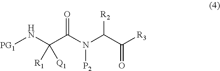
[PG1]NC(C(N(C(C([R3])=O)[R2])[P2])=O)([Q1])[R1]
